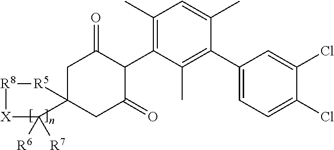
C1C2(CC(=O)C(C3=C(C)C=C(C)C(C4=CC=C(Cl)C(Cl)=C4)=C3C)C1=O)[R5][R8][X]C2([R7])[R6]
